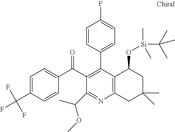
C1(C(C2=C(C3=CC=C(F)C=C3)C3=C(N=C2C(OC)C)CC(C)(C)CC3O[Si](C)(C(C)(C)C)C)=O)=CC=C(C(F)(F)F)C=C1
